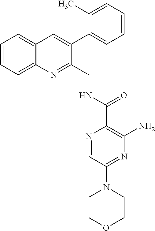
C1=CC=C2C(=C1)C=C(C1=CC=CC=C1C)C(CNC(C1=C(N)N=C(N3CCOCC3)C=N1)=O)=N2
